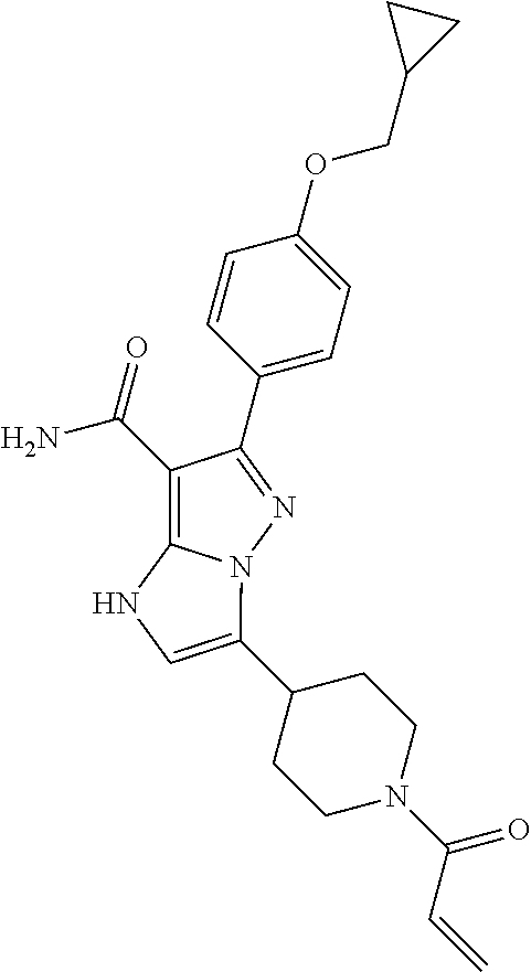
C1(C(=O)N)=C2N(N=C1C1=CC=C(OCC3CC3)C=C1)C(C1CCN(C(C=C)=O)CC1)=CN2
